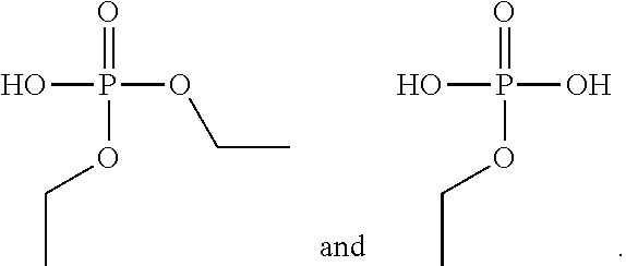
OP(O)(OCC)=O.OP(OCC)(OCC)=O
